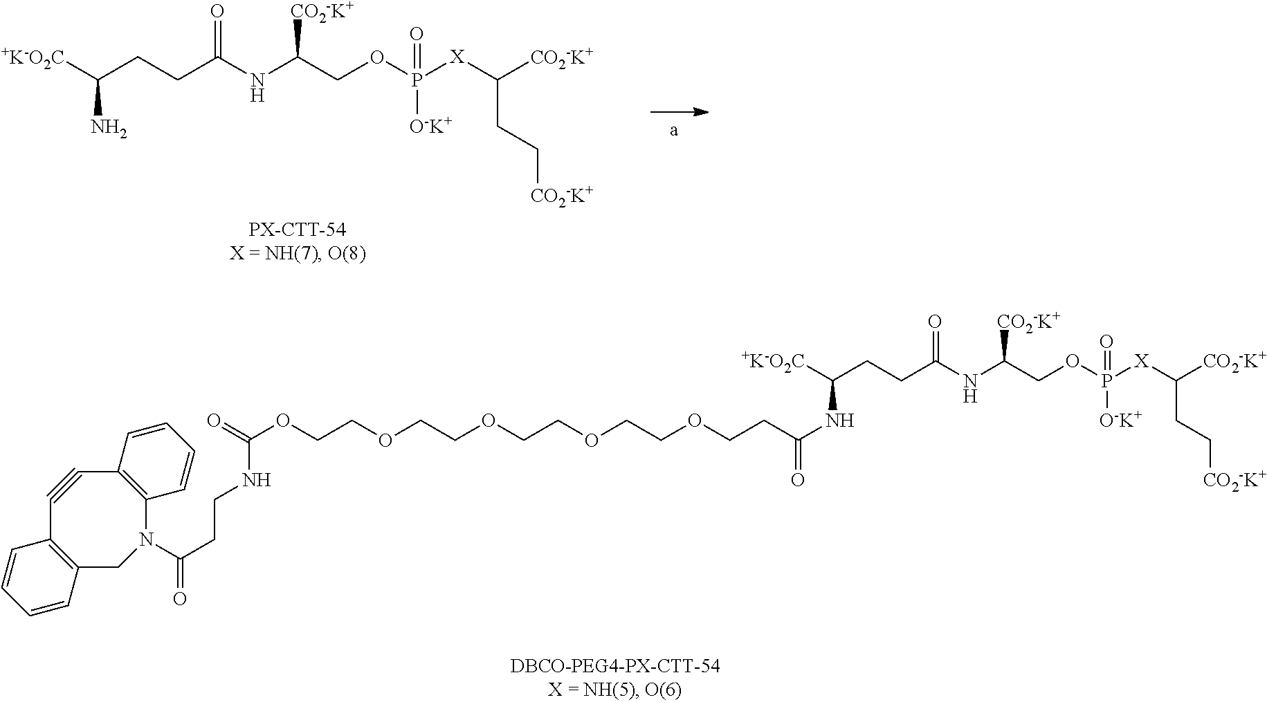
C(CCC(NC(COP([X]C([CO2-K+])CC[CO2-K+])([O-K+])=O)[CO2-K+])=O)([+K-O2C])N.C(CCC(NC(COP([X]C([CO2-K+])CC[CO2-K+])([O-K+])=O)[CO2-K+])=O)([+K-O2C])NC(=O)CCOCCOCCOCCOCCOC(=O)NCCC(=O)N1CC2=C(C#CC3=C1C=CC=C3)C=CC=C2
